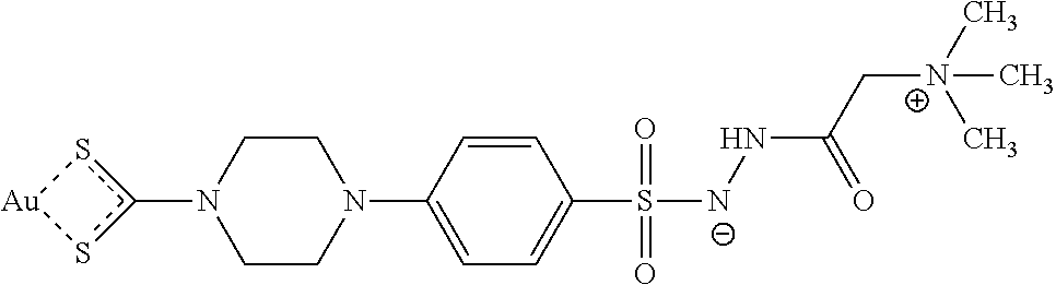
N1(c2s[Au]s2)CCN(C2=CC=C(S([N-]NC(C[N+](C)(C)C)=O)(=O)=O)C=C2)CC1
